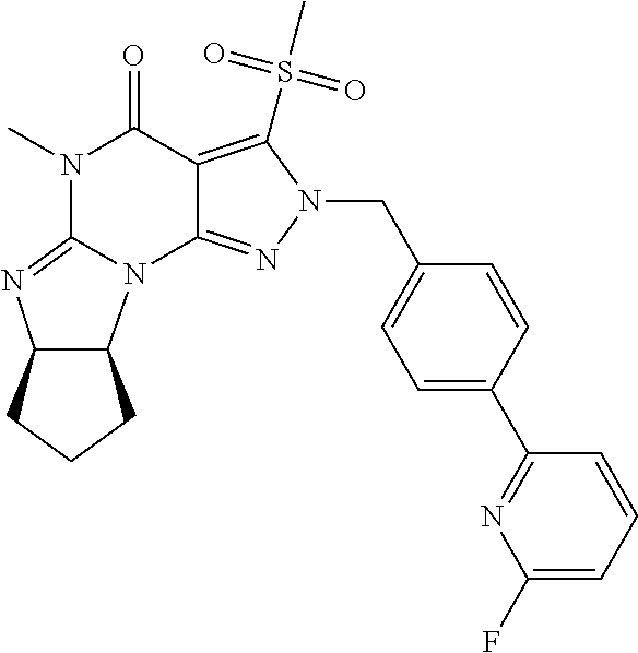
C1(F)=CC=CC(C2=CC=C(CN3C(S(C)(=O)=O)=C4C(=N3)N3C5C(N=C3N(C)C4=O)CCC5)C=C2)=N1
